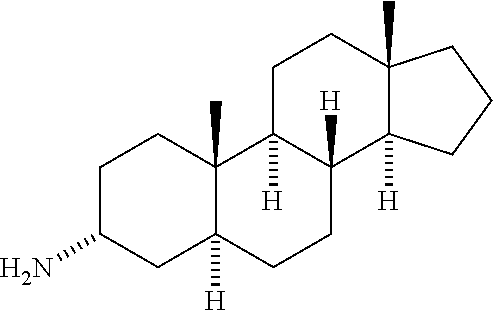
C1C(N)CC2([H])C(C)(C1)C1([H])C([H])(CC2)C2([H])C(C)(CC1)CCC2
